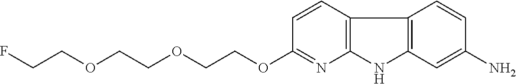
C1=CC2=C(N=C1OCCOCCOCCF)NC1=C2C=CC(N)=C1
